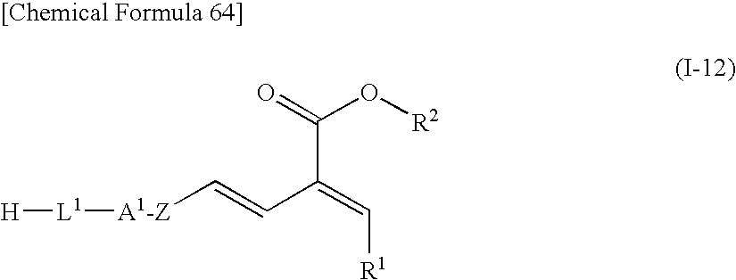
O=C(O[R2])C(=C[R1])C=C[A1-Z][L1][H]
